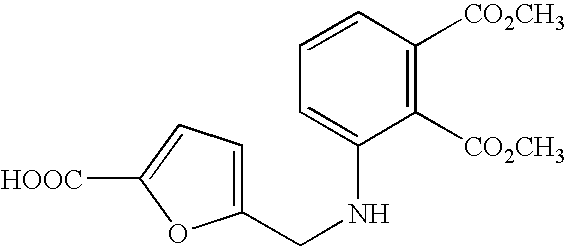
C1(CNC2=CC=CC([CO2CH3])=C2[CO2CH3])=CC=C([HOOC])O1
